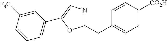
C1=CC(CC2=NC=C(C3=CC=CC([F3C])=C3)O2)=CC=C1[CO2H]
